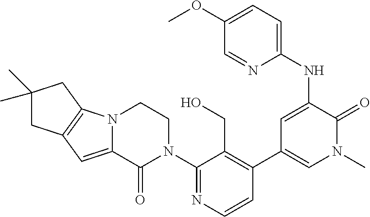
C12=C(N3C(=C1)C(=O)N(C1=NC=CC(C4=CN(C)C(=O)C(NC5=CC=C(OC)C=N5)=C4)=C1CO)CC3)CC(C)(C)C2
